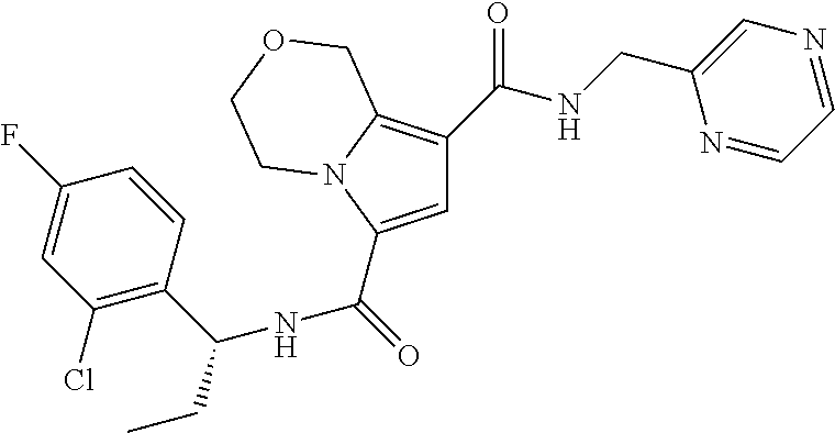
C1=C(C(=O)[NH]C(C2=C(Cl)C=C(F)C=C2)CC)N2C(=C1C(=O)NCC1=CN=CC=N1)COCC2
